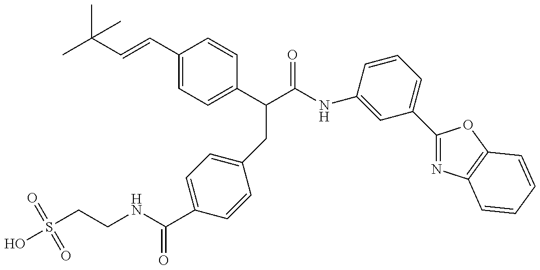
S(CCNC(C1=CC=C(CC(C(NC2=CC(C3=NC4=C(O3)C=CC=C4)=CC=C2)=O)C2=CC=C(C=CC(C)(C)C)C=C2)C=C1)=O)(=O)(=O)O
